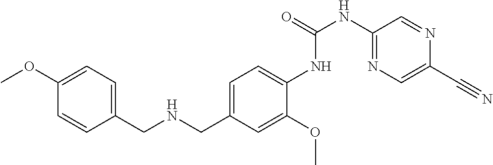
C1=CC(OC)=CC=C1CNCC1=CC=C(NC(NC2=NC=C(C#N)N=C2)=O)C(OC)=C1
